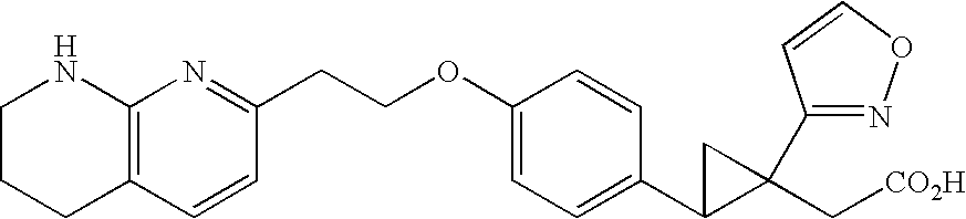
C12=C(CCCN1)C=CC(CCOC1=CC=C(C3C(C[CO2H])(C4=NOC=C4)C3)C=C1)=N2
